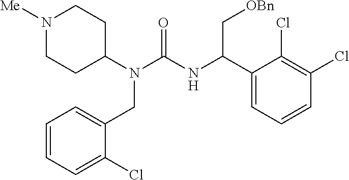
N1([Me])CCC(N(C(NC(C2=CC=CC(Cl)=C2Cl)C[OBn])=O)CC2=CC=CC=C2Cl)CC1
